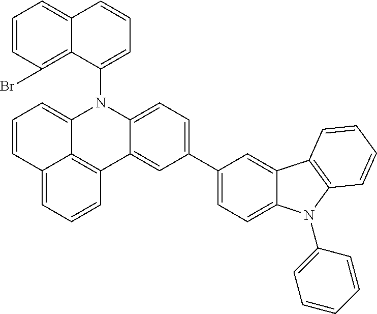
C1=CC2=CC=CC3=C2C(=C1)N(C1=CC=CC2=CC=CC(Br)=C12)C1=CC=C(C2=CC=C4C(=C2)C2=C(N4C4=CC=CC=C4)C=CC=C2)C=C13
